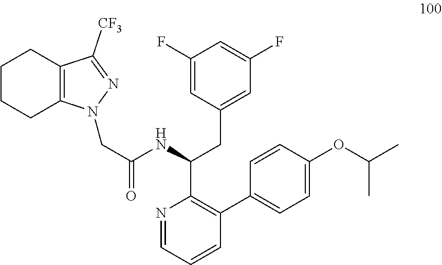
N1=CC=CC(C2=CC=C(OC(C)C)C=C2)=C1C(NC(CN1C2=C(CCCC2)C([CF3])=N1)=O)CC1=CC(F)=CC(F)=C1
